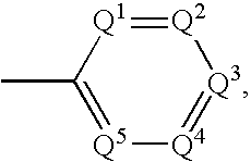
C1(C)=[Q5][Q4]=[Q3][Q2]=[Q1]1
